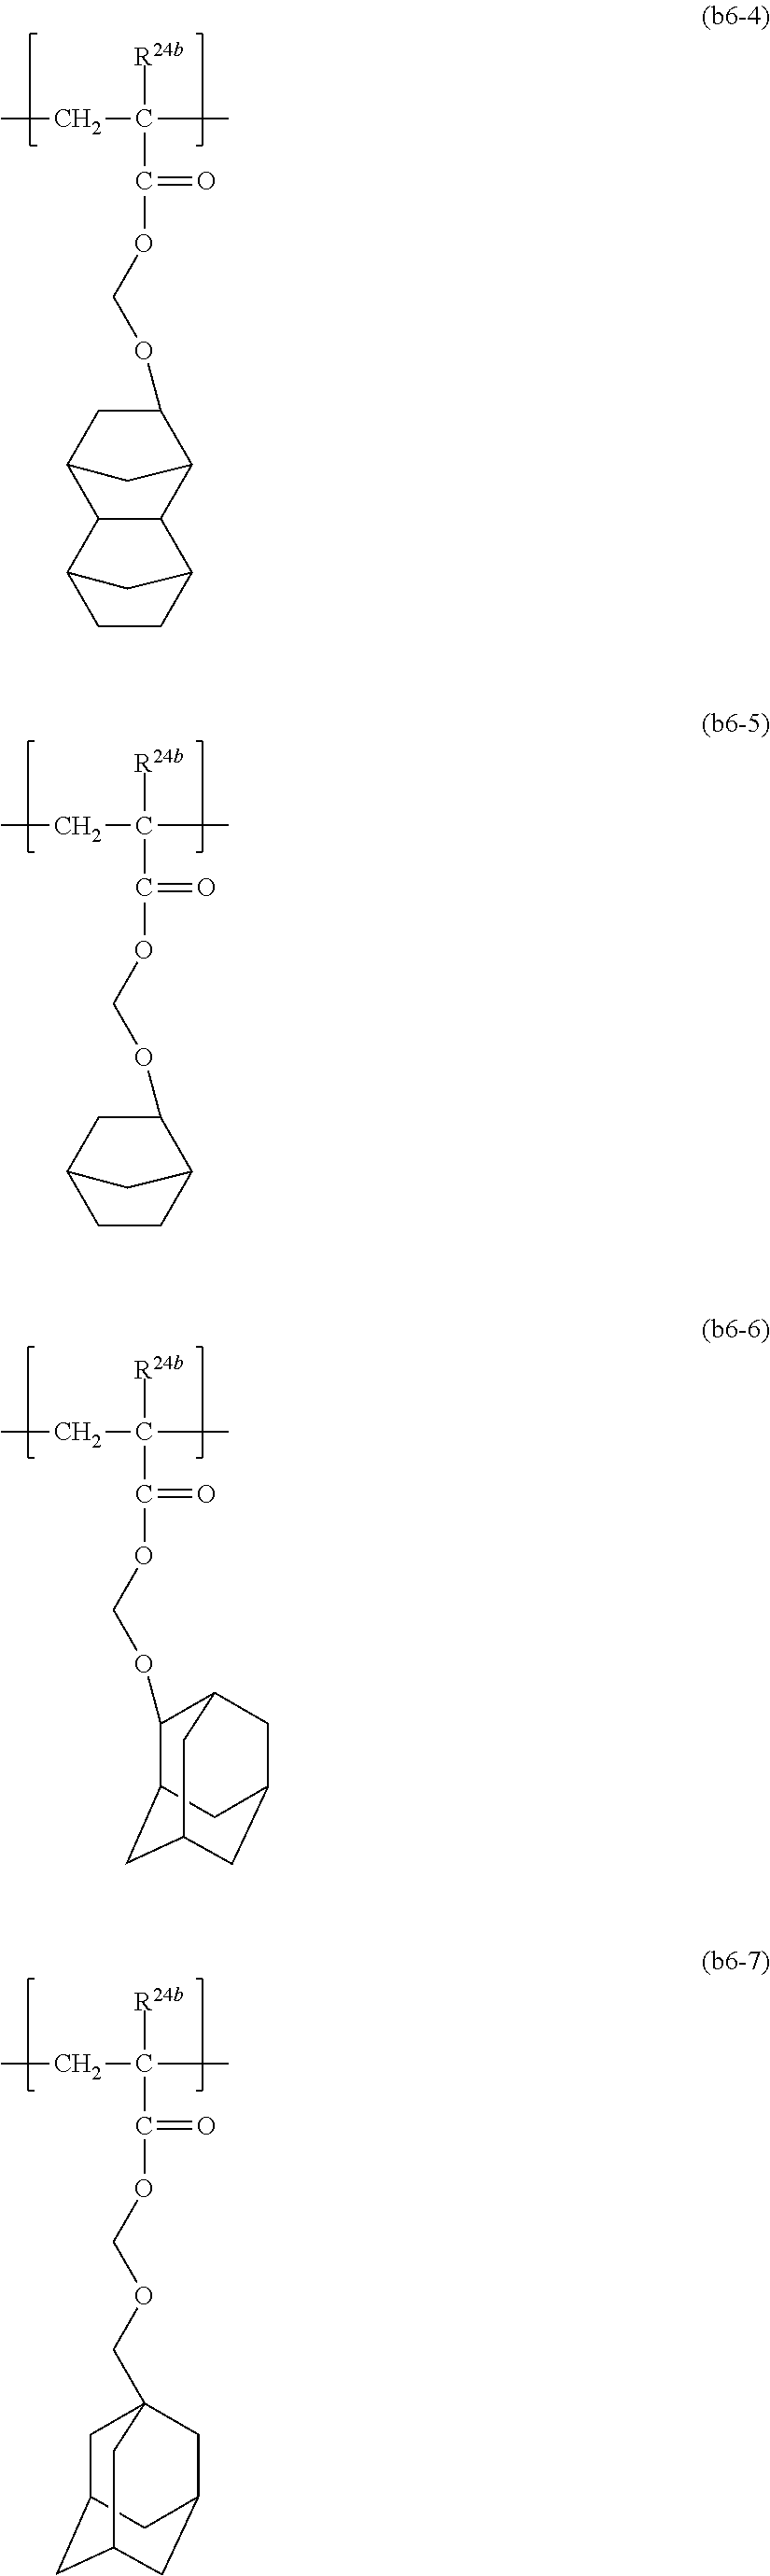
CCC([R24b])(C(=O)OCOC1C2CC(C1)C1C2C2CCC1C2)C.CCC([R24b])(C(=O)OCOC1C2CC(C1)CC2)C.CCC([R24b])(C(=O)OCOC1C2CC3CC(CC1C3)C2)C.CCC([R24b])(C(=O)OCOCC12CC3CC(CC(C1)C3)C2)C
